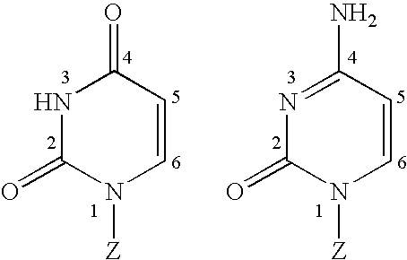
N1C(=O)N([Z])C=CC1=O.N1=C(N)C=CN([Z])C1=O
